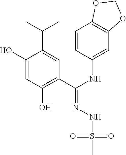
C1(O)=CC(O)=C(C(NC2=CC3=C(C=C2)OCO3)=NNS(C)(=O)=O)C=C1C(C)C
